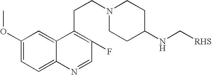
C1(OC)=CC=C2C(=C1)C(CCN1CCC(NC[RHS])CC1)=C(F)C=N2
